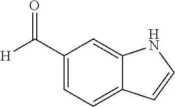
C1(C([H])=O)=CC=C2C(=C1)NC=C2
